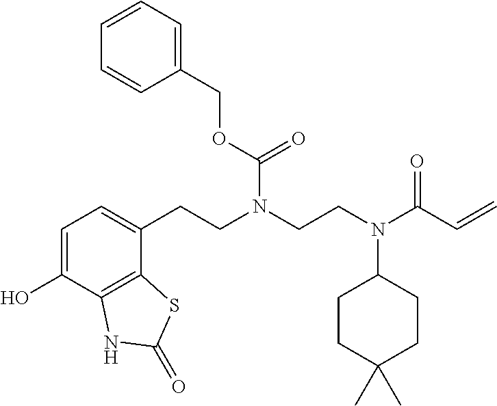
C1=C(O)C2=C(C(CCN(CCN(C3CCC(C)(C)CC3)C(C=C)=O)C(=O)OCC3=CC=CC=C3)=C1)SC(=O)N2
